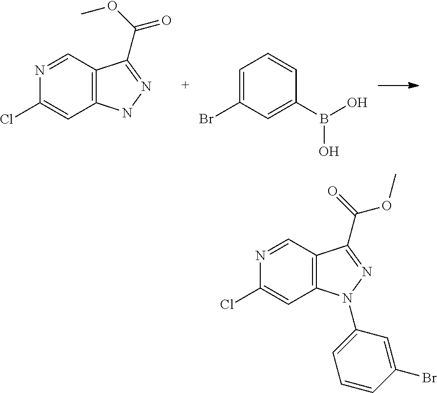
C12=C(C=NC(Cl)=C1)C(C(OC)=O)=NN2.C1=C(Br)C=C(B(O)O)C=C1.C12=C(C=NC(Cl)=C1)C(C(=O)OC)=NN2C1=CC=CC(Br)=C1
